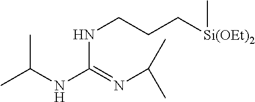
N(C(=NC(C)C)NC(C)C)CCC[Si(OEt)2]C
